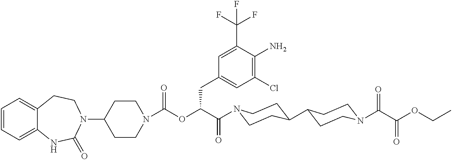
C1(N2CCC3=CC=CC=C3NC2=O)CCN(C(OC(C(=O)N2CCC(C3CCN(C(C(OCC)=O)=O)CC3)CC2)CC2=CC(Cl)=C(N)C(C(F)(F)F)=C2)=O)CC1
